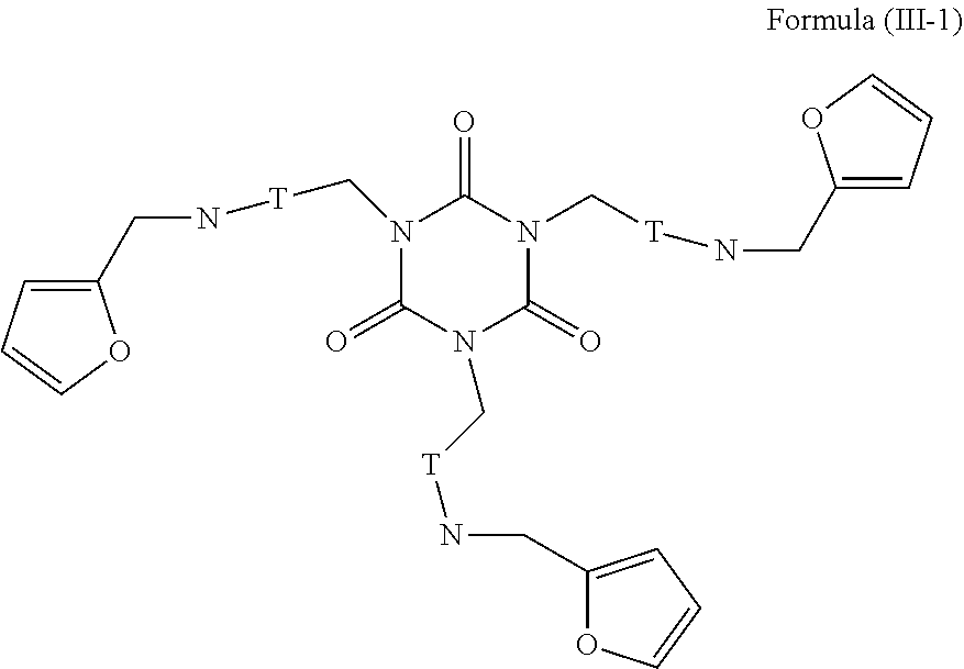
C1(CN[T]CN2C(=O)N(C[T]NCC3=CC=CO3)C(=O)N(C[T]NCC3=CC=CO3)C2=O)=CC=CO1
